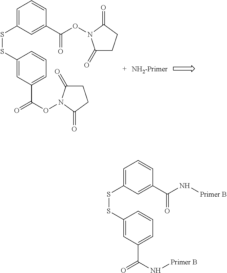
C1(=O)CCC(=O)N1OC(C1=CC(SSC2=CC(C(ON3C(=O)CCC3=O)=O)=CC=C2)=CC=C1)=O.N(C(C1=CC(SSC2=CC(C(N[Primer B])=O)=CC=C2)=CC=C1)=O)[Primer B]
